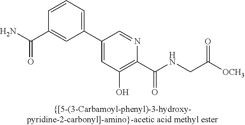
C1(C2=CC(O)=C(C(NCC([OCH3])=O)=O)N=C2)=CC=CC(C(N)=O)=C1
